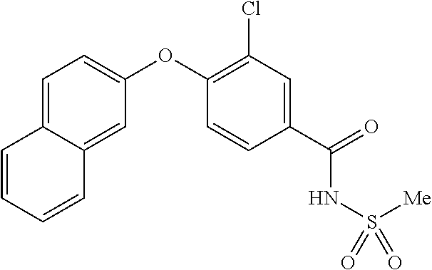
C1=C2C(=CC(OC3=C(Cl)C=C(C(=O)NS([Me])(=O)=O)C=C3)=C1)C=CC=C2
